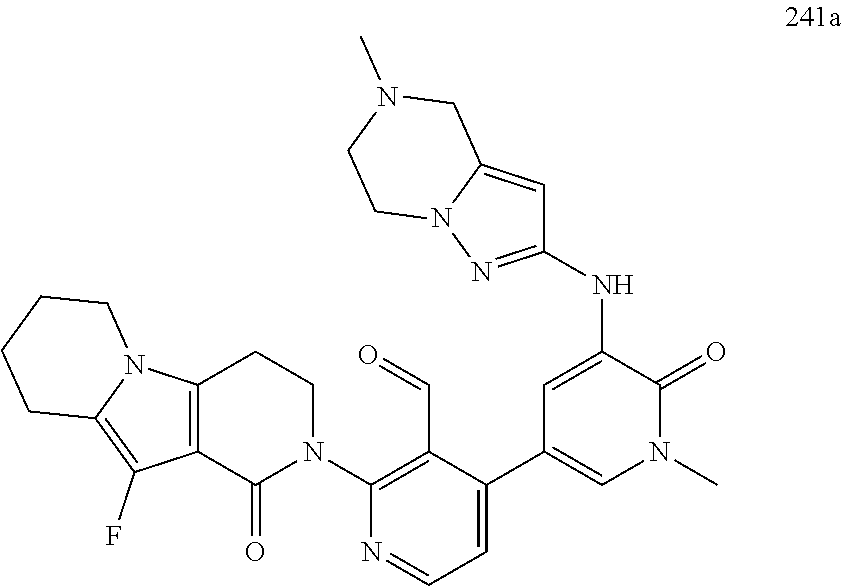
N(C1=CC(C2=CC=NC(N3CCC4=C(C3=O)C(F)=C3N4CCCC3)=C2C=O)=CN(C)C1=O)C1=NN2C(=C1)CN(C)CC2
